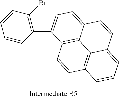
C12=CC=C(C3=C(Br)C=CC=C3)C3=C1C1=C(C=C3)C=CC=C1C=C2
